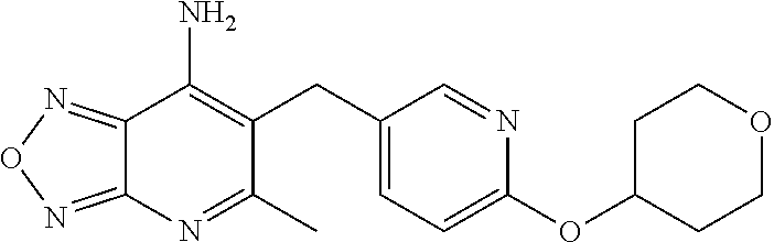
C1(CC2=C(N)C3=NON=C3N=C2C)=CC=C(OC2CCOCC2)N=C1
